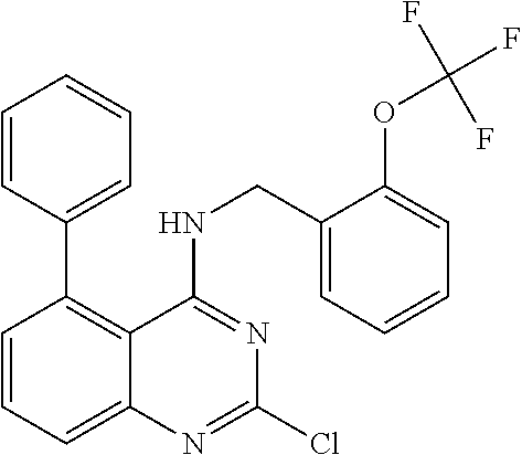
C1=CC=CC=C1C1=C2C(=CC=C1)N=C(Cl)N=C2NCC1=CC=CC=C1OC(F)(F)F
